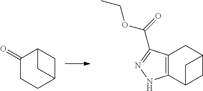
C1(=O)CCC2CC1C2.C12=C(C3CC(C1)C3)NN=C2C(OCC)=O
